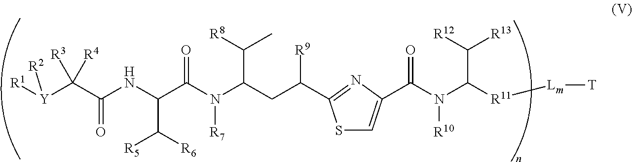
[Y](C(C(NC(C(N(C(C(C)[R8])CC([R9])C1=NC(C(N(C(C([R13])[R12])[R11][Lm][T])[R10])=O)=CS1)[R7])=O)C([R6])[R5])=O)([R3])[R4])([R1])[R2]
